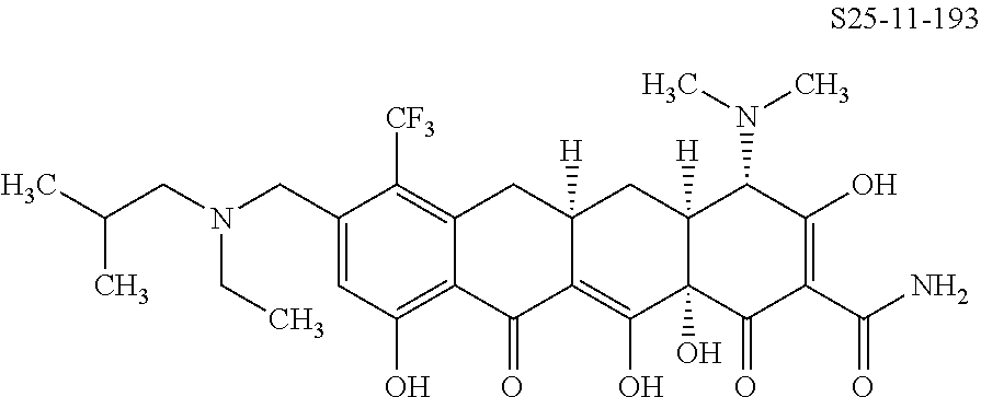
C1=C(CN(CC)CC(C)C)C([CF3])=C2C(=C1O)C(=O)C1=C(O)C3(O)C([H])(CC1([H])C2)C(N(C)C)C(O)=C(C(N)=O)C3=O
